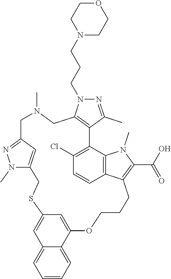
C1C2=C(C(C)=NN2CCCN2CCOCC2)C2=C(Cl)C=CC3=C2N(C)C(C(O)=O)=C3CCCOC2=CC(=CC3=CC=CC=C23)SCC2=CC(=NN2C)CN1C
